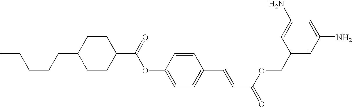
CCCCCC1CCC(C(OC2=CC=C(C=CC(OCC3=CC(N)=CC(N)=C3)=O)C=C2)=O)CC1
